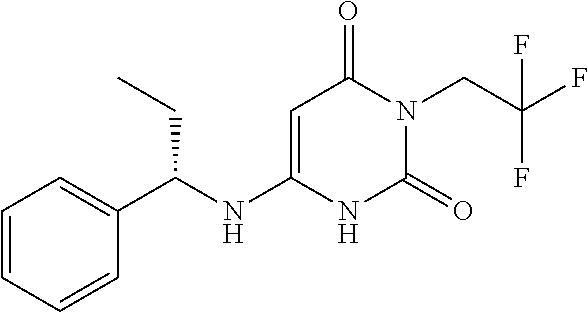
C1=CC=CC(C(NC2=CC(=O)N(CC(F)(F)F)C(=O)N2)CC)=C1
